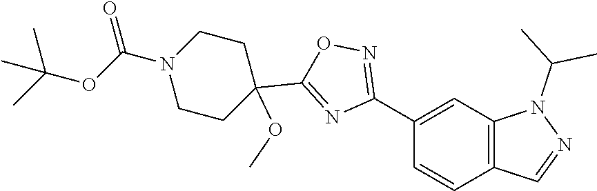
C1(C2=NOC(C3(OC)CCN(C(=O)OC(C)(C)C)CC3)=N2)=CC2=C(C=C1)C=NN2C(C)C
